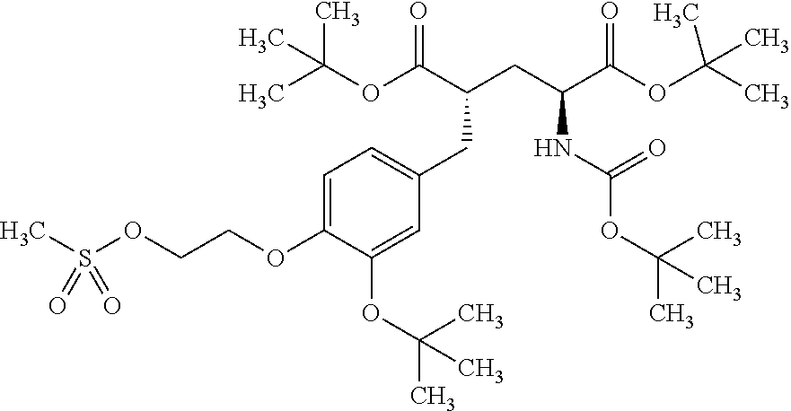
C(C(OC(C)(C)C)=O)(NC(OC(C)(C)C)=O)CC(CC1=CC=C(OCCOS(C)(=O)=O)C(OC(C)(C)C)=C1)C(OC(C)(C)C)=O
